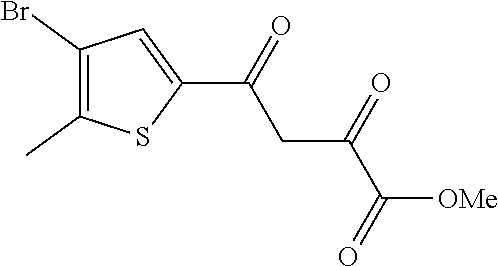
C1(C)=C(Br)C=C(C(CC(C(=O)[OMe])=O)=O)S1
